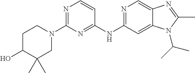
C1(NC2=NC(N3CC(C)(C)C(O)CC3)=NC=C2)=NC=C2C(=C1)N(C(C)C)C(C)=N2
